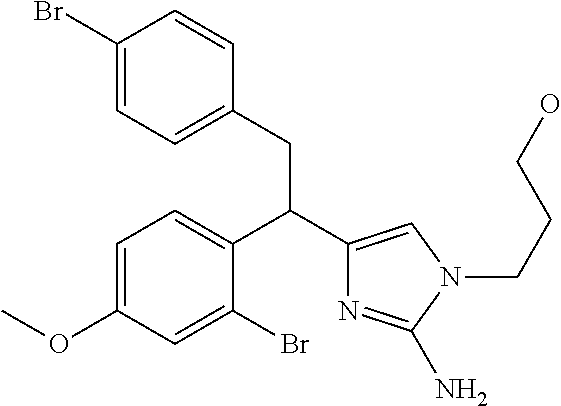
C1=C(OC)C=C(Br)C(C(C2=CN(CCCO)C(N)=N2)CC2=CC=C(Br)C=C2)=C1
